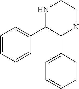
N1C(C2=CC=CC=C2)C(C2=CC=CC=C2)NCC1
